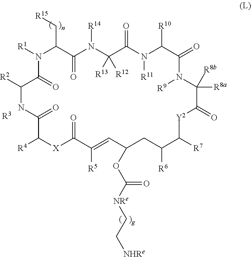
[R15]CC1N([R1])C(=O)C([R2])NC(=O)C([R4])[X]C(=O)C([R5])=CC(OC([NRe]CC[NHRe])=O)CC([R6])C([R7])[Y2]C(=O)C([R8b])([R8a])N([R9])C(=O)C([R10])N([R11])C(=O)C([R13])([R12])N([R14])C1=O.[R3]
